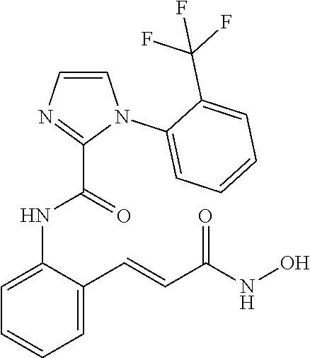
C1=C(NC(C2=NC=CN2C2=CC=CC=C2C(F)(F)F)=O)C(C=CC(NO)=O)=CC=C1
